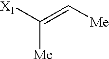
C([Me])([X1])=C[Me]
